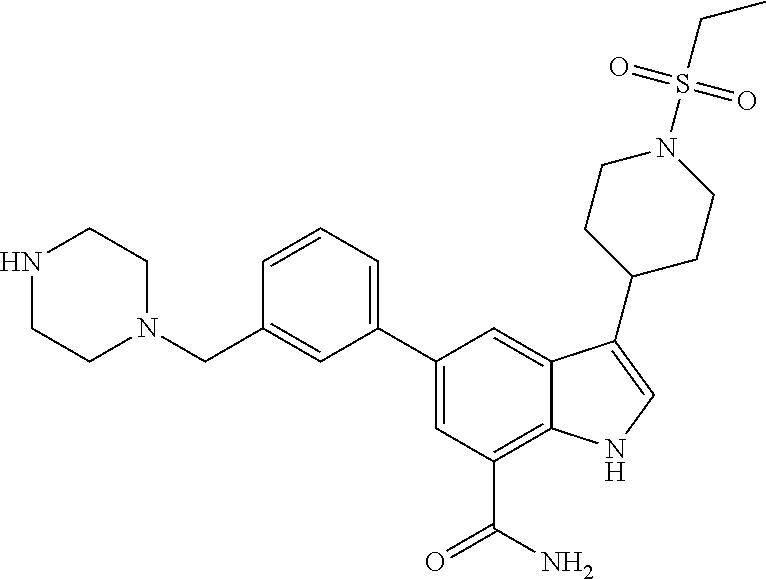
N1CCN(CC2=CC(C3=CC(C(N)=O)=C4C(=C3)C(C3CCN(S(CC)(=O)=O)CC3)=CN4)=CC=C2)CC1
